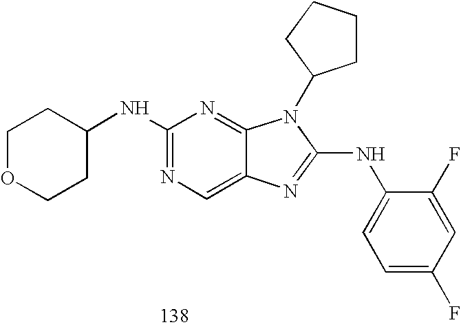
C1OCCC(NC2=NC=C3C(=N2)N(C2CCCC2)C(NC2=CC=C(F)C=C2F)=N3)C1
